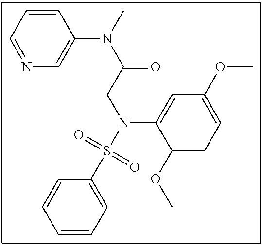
C(N(S(C1=CC=CC=C1)(=O)=O)C1=CC(OC)=CC=C1OC)C(N(C)C1=CN=CC=C1)=O
